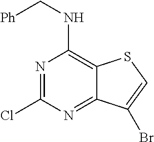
ClC1=NC(NC[Ph])=C2C(=N1)C(Br)=CS2
